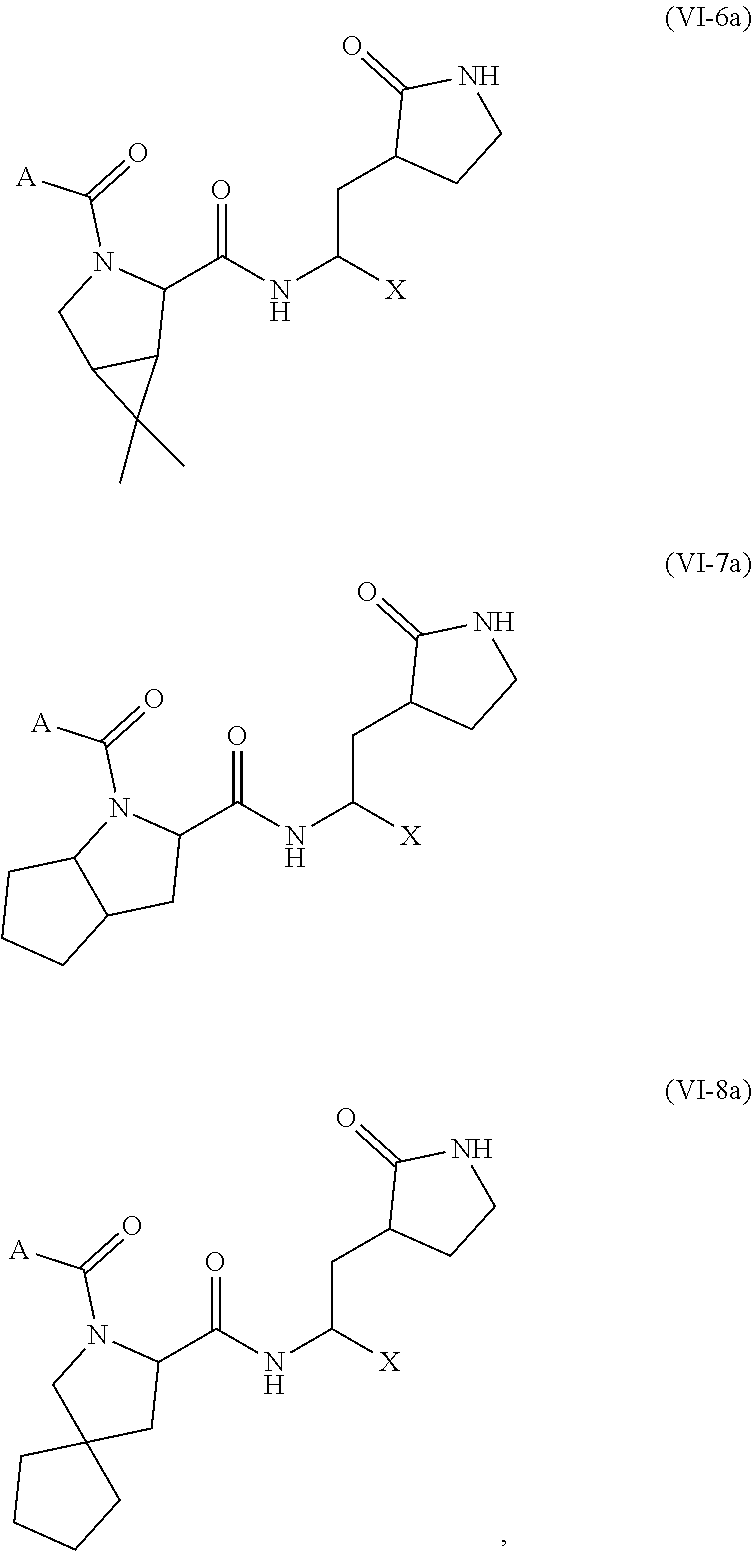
C(C(NC(C1N(C(=O)[A])CC2(C1)CCCC2)=O)[X])C1CCNC1=O.C1(CC(NC(C2N(C(=O)[A])CC3C2C3(C)C)=O)[X])CCNC1=O.C(C(NC(C1N(C(=O)[A])C2C(C1)CCC2)=O)[X])C1CCNC1=O
